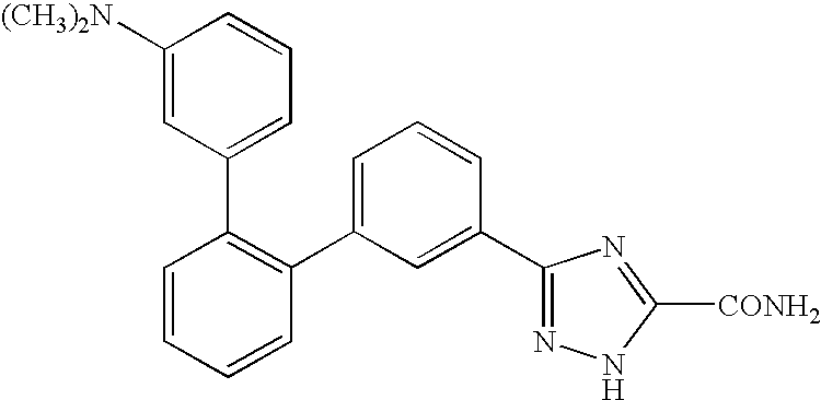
C1(C2=CC=CC(C3=NNC([CONH2])=N3)=C2)=C(C2=CC=CC([(CH3)2N])=C2)C=CC=C1
